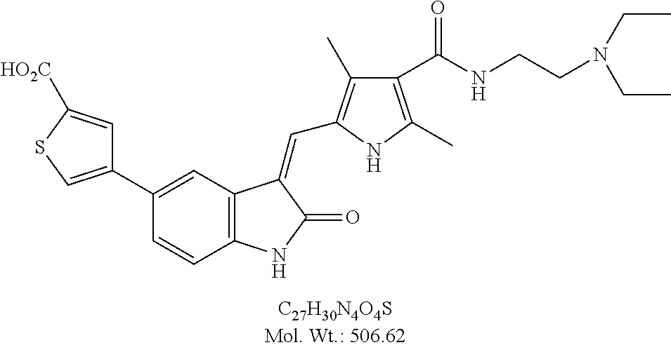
C1(C2=CC3=C(C=C2)NC(=O)C3=CC2=C(C)C(C(NCCN(CC)CC)=O)=C(C)N2)=CSC([HO2C])=C1
